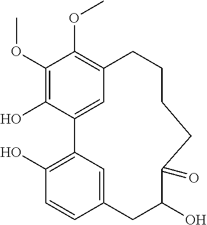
C1(OC)=C(O)C2=CC(=C1OC)CCCCC(=O)C(O)CC1=CC2=C(O)C=C1
